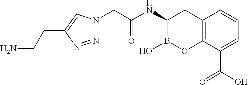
N1=NC(CCN)=CN1CC(=O)NC1B(O)OC2=C(C1)C=CC=C2C(O)=O
